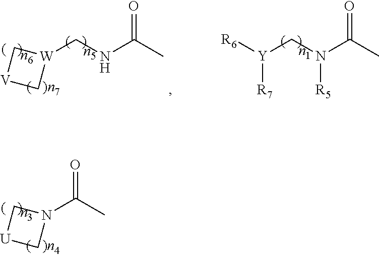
[W]1(CNC(C)=O)C[V]C1.[R6][Y](CN(C(C)=O)[R5])[R7].N1(C(C)=O)C[U]C1
